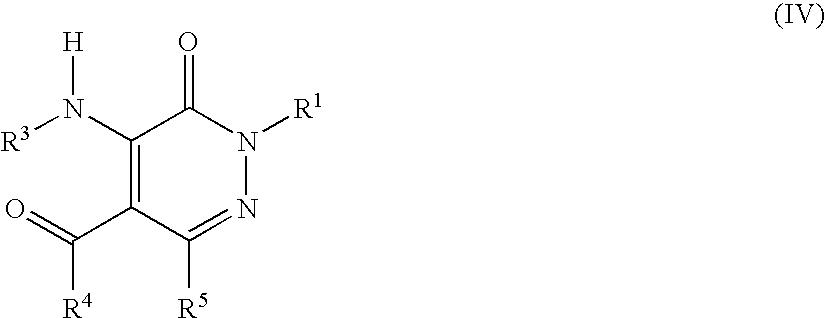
[R3]N(C1=C(C(=O)[R4])C([R5])=NN([R1])C1=O)[H]
